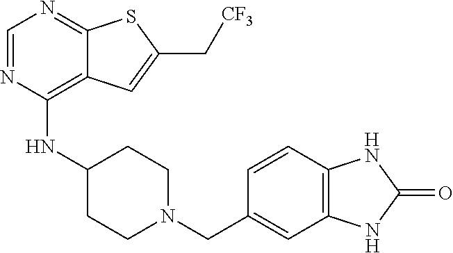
C1=NC(NC2CCN(CC3=CC4=C(C=C3)NC(=O)N4)CC2)=C2C(=N1)SC(C[CF3])=C2
